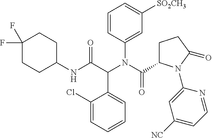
C1(NC(C(N(C(=O)C2CCC(=O)N2C2=CC([NC])=CC=N2)C2=CC([SO2CH3])=CC=C2)C2=CC=CC=C2Cl)=O)CCC(F)(F)CC1
